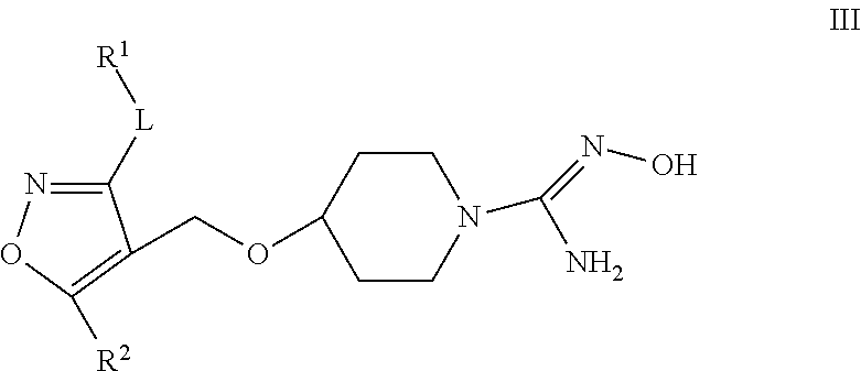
C1CC(OCC2=C([R2])ON=C2[L][R1])CCN1C(N)=NO
